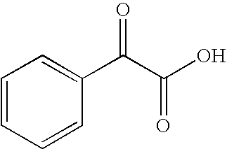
C1=CC=CC(C(C(O)=O)=O)=C1
